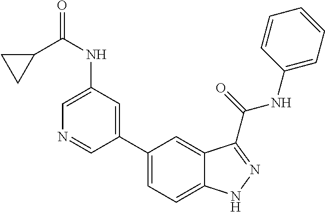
C1(NC(=O)C2CC2)=CN=CC(C2=CC=C3C(=C2)C(C(NC2=CC=CC=C2)=O)=NN3)=C1
